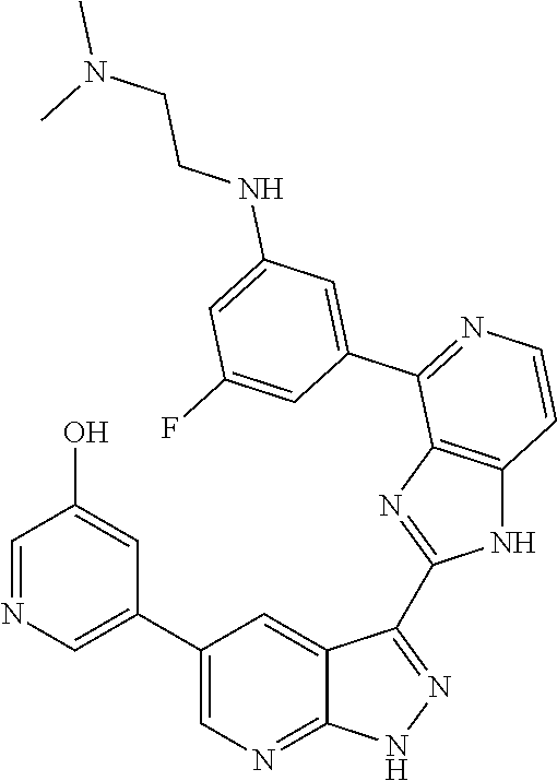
C1=NC=C(C2=CN=C3C(=C2)C(C2=NC4=C(N2)C=CN=C4C2=CC(NCCN(C)C)=CC(F)=C2)=N[N H]3)C=C1O
